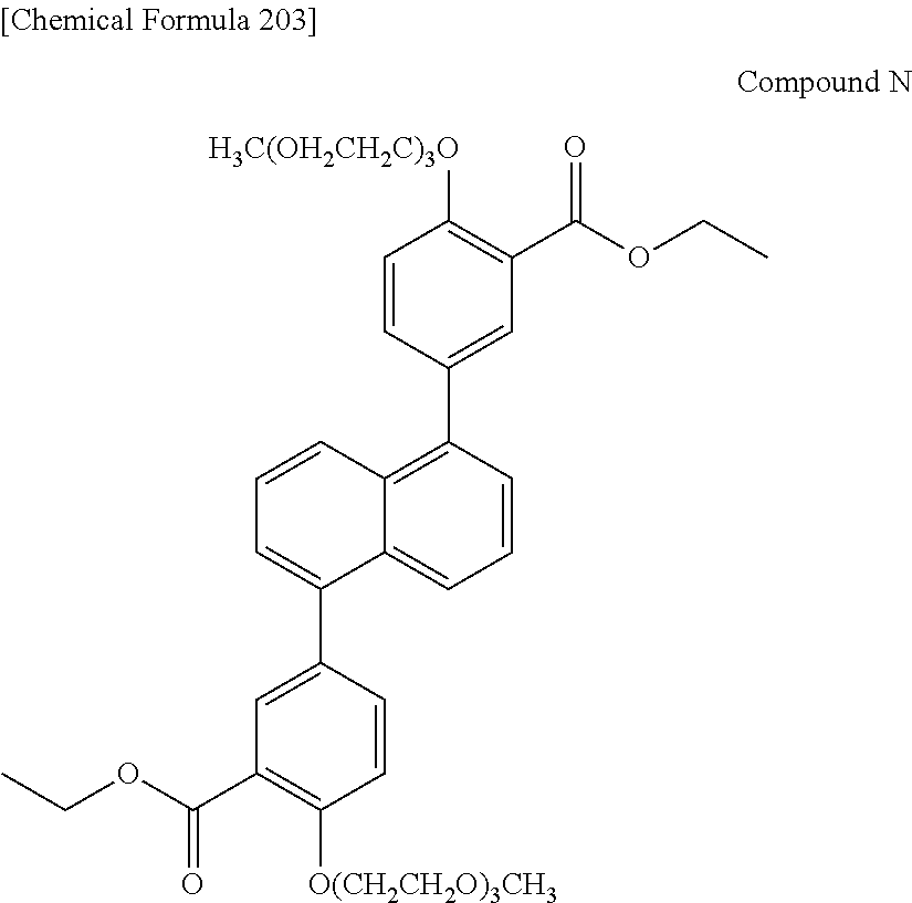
C12=CC=CC(C3=CC(C(OCC)=O)=C([H3C(OH2CH2C)3O])C=C3)=C1C=CC=C2C1=CC(C(OCC)=O)=C([O(CH2CH2O)3CH3])C=C1
